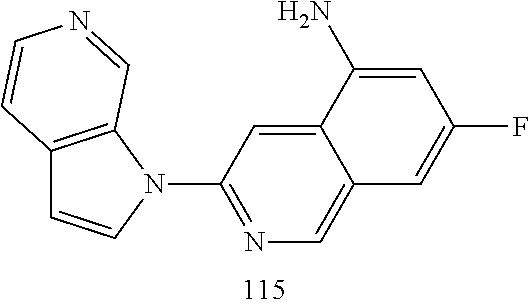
C12=C(N(C3=NC=C4C(=C3)C(N)=CC(F)=C4)C=C1)C=NC=C2
